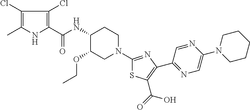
C(NC1C(OCC)CN(C2=NC(C3=NC=C(N4CCCCC4)N=C3)=C(C(O)=O)S2)CC1)(=O)C1=C(Cl)C(Cl)=C(C)N1
